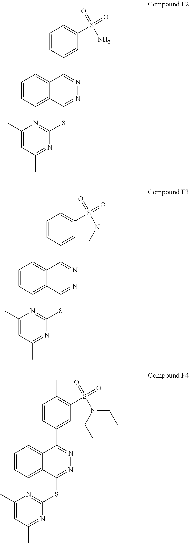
C1=CC=C2C(=C1)C(C1=CC(S(=O)(=O)N)=C(C)C=C1)=NN=C2SC1=NC(C)=CC(C)=N1.C1=CC=C2C(=C1)C(C1=CC(S(=O)(=O)N(C)C)=C(C)C=C1)=NN=C2SC1=NC(C)=CC(C)=N1.C1=CC=C2C(=C1)C(C1=CC(S(=O)(=O)N(CC)CC)=C(C)C=C1)=NN=C2SC1=NC(C)=CC(C)=N1
